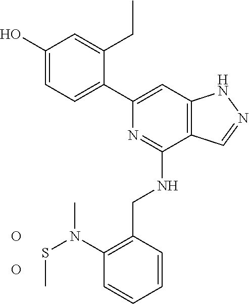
C1(O)=CC=C(C2=CC3=C(C(NCC4=C(N(SC)C)C=CC=C4)=N2)C=NN3)C(CC)=C1.O.O
